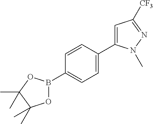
C1=CC(B2OC(C)(C)C(C)(C)O2)=CC=C1C1=CC([CF3])=NN1C
